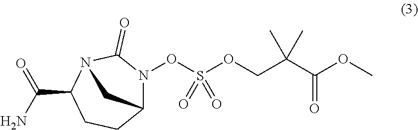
N1(OS(OCC(C(OC)=O)(C)C)(=O)=O)C2CCC(C(N)=O)N(C1=O)C2
